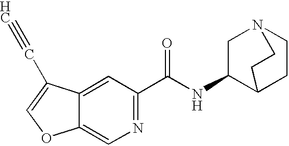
N1=C(C(NC2C3CCN(C2)CC3)=O)C=C2C(=C1)OC=C2C#C
